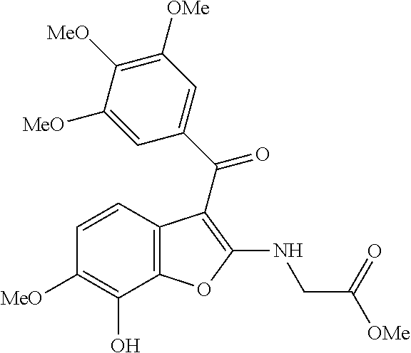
C12=C(C(O)=C([MeO])C=C1)OC(NCC([OMe])=O)=C2C(C1=CC([OMe])=C([MeO])C([MeO])=C1)=O
